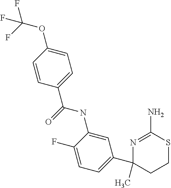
C(=O)(NC1=CC(C2(C)N=C(N)SCC2)=CC=C1F)C1=CC=C(OC(F)(F)F)C=C1
